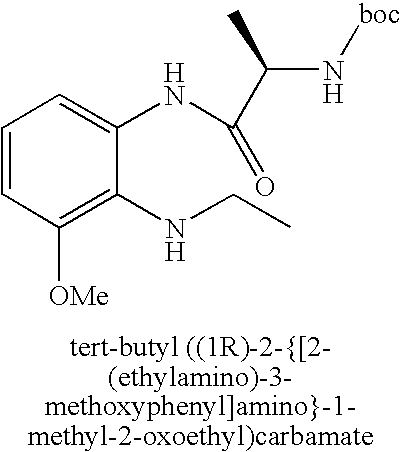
C1=CC([OMe])=C(NCC)C(NC(C(N[boc])C)=O)=C1
